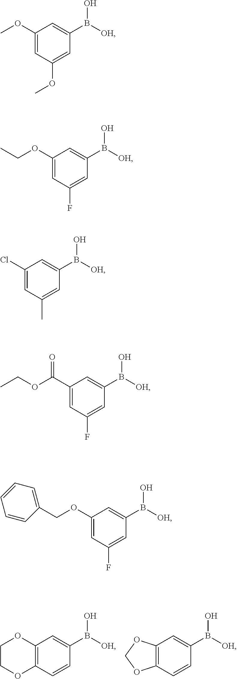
C12=C(C=CC(B([OH])O)=C1)OCCO2.C12=C(C=CC(B([OH])O)=C1)OCO2.C1(OC)=CC(OC)=CC(B([OH])O)=C1.C1(OCC)=CC(F)=CC(B([OH])O)=C1.C1(Cl)=CC(C)=CC(B([OH])O)=C1.C1(C(OCC)=O)=CC(F)=CC(B([OH])O)=C1.C1(OCC2=CC=CC=C2)=CC(F)=CC(B([OH])O)=C1
